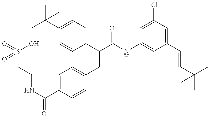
O=S(CCNC(C1=CC=C(CC(C2=CC=C(C(C)(C)C)C=C2)C(=O)NC2=CC(C=CC(C)(C)C)=CC(Cl)=C2)C=C1)=O)(O)=O
